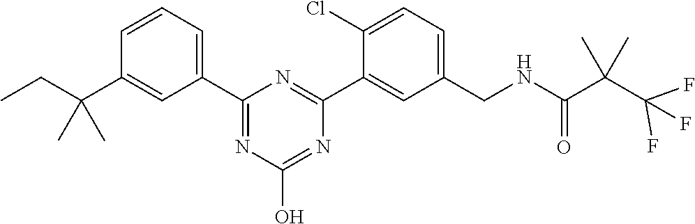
C1(C2=CC=CC(C(CC)(C)C)=C2)=NC(O)=NC(C2=CC(CNC(C(C(F)(F)F)(C)C)=O)=CC=C2Cl)=N1
